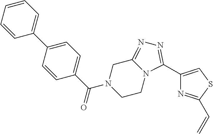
C1(C2=CC=CC=C2)=CC=C(C(N2CCN3C(=NN=C3C3=CSC(C=C)=N3)C2)=O)C=C1
